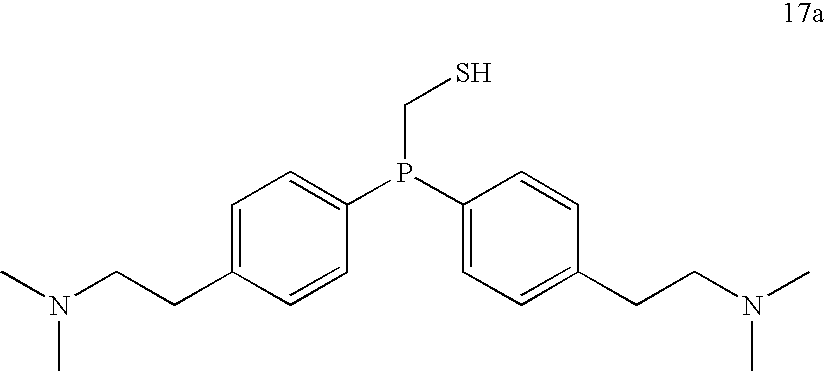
C1=C(CCN(C)C)C=CC(P(CS)C2=CC=C(CCN(C)C)C=C2)=C1
